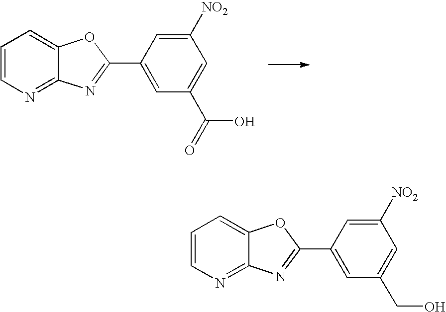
C1=CN=C2C(=C1)OC(C1=CC(C(=O)O)=CC([NO2])=C1)=N2.C1=CN=C2C(=C1)OC(C1=CC(CO)=CC([NO2])=C1)=N2
